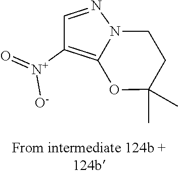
C1=NN2C(=C1[N+](=O)[O-])OC(C)(C)CC2
